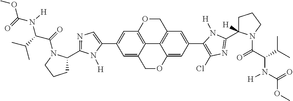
C1(C2=CC3=C4C(=C2)COC2=CC(C5=C(Cl)N=C(C6([H])CCCN6C(=O)C(C(C)C)N([H])C(=O)OC)N5[H])=CC(=C42)CO3)=CN=C(C2CCCN2C(=O)C(C(C)C)N(C(=O)OC)[H])N1[H]
